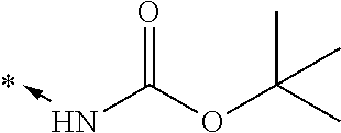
N(C(OC(C)(C)C)=O)->C
